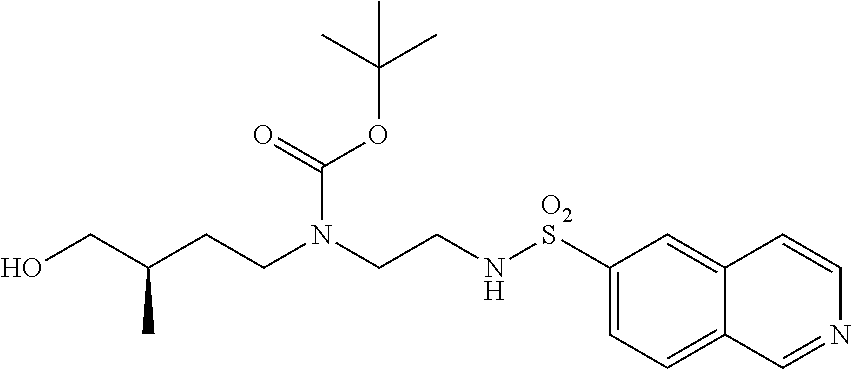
C1([O2S]NCCN(CCC(CO)C)C(=O)OC(C)(C)C)=CC=C2C(=C1)C=CN=C2
